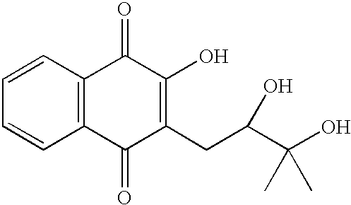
C1=CC2=C(C=C1)C(=O)C(CC(C(O)(C)C)O)=C(O)C2=O
